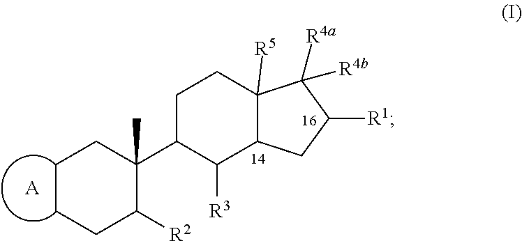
C1CCC([R2])C(C2C([R3])C3C([R5])(CC2)C([R4b])([R4a])C([R1])C3)(C)C1.[A]
